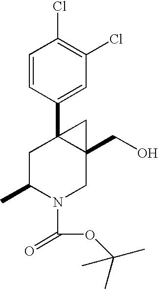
C1=CC(C23CC(C)N(C(=O)OC(C)(C)C)CC2(CO)C3)=CC(Cl)=C1Cl
